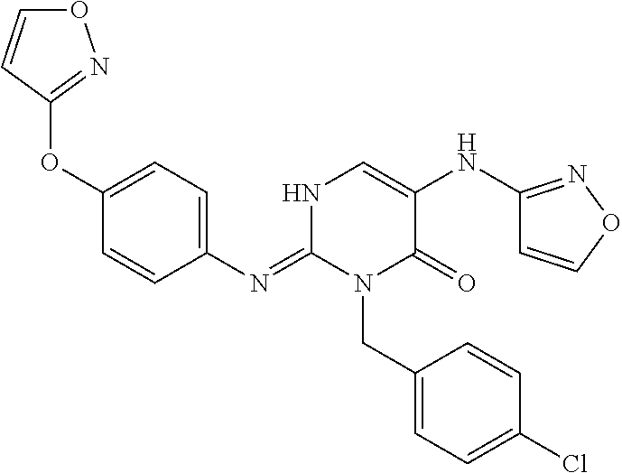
C1(OC2=NOC=C2)=CC=C(N=C2N(CC3=CC=C(Cl)C=C3)C(=O)C(NC3=NOC=C3)=CN2)C=C1
